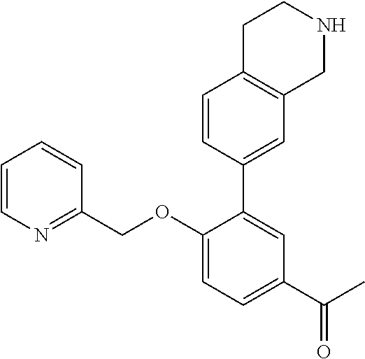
C1=CN=C(COC2=CC=C(C(C)=O)C=C2C2=CC3=C(C=C2)CCNC3)C=C1
